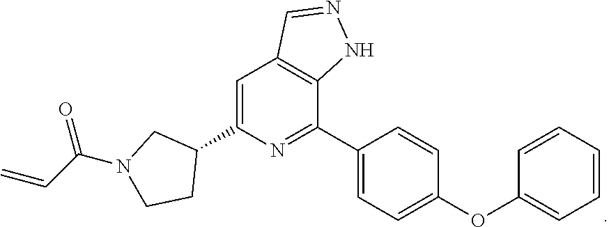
C1=C(C2CN(C(C=C)=O)CC2)N=C(C2=CC=C(OC3=CC=CC=C3)C=C2)C2=C1C=NN2
